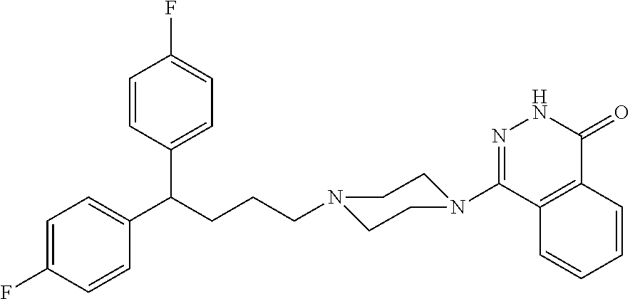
C12=C(C=CC=C1)C(N1CCN(CCCC(C3=CC=C(F)C=C3)C3=CC=C(F)C=C3)CC1)=NNC2=O
